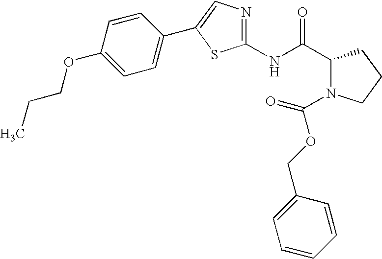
C1(NC(C2N(C(OCC3=CC=CC=C3)=O)CCC2)=O)=NC=C(C2=CC=C(OCCC)C=C2)S1
